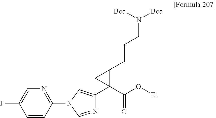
C1(N2C=NC(C3(C(O[Et])=O)C(CCCN([Boc])[Boc])C3)=C2)=NC=C(F)C=C1
